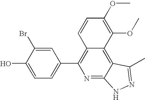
C1=C(O)C(Br)=CC(C2=C3C(=C4C(=N2)NN=C4C)C(OC)=C(OC)C=C3)=C1
